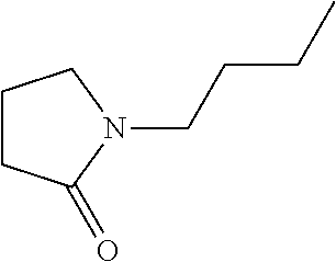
C1CC(=O)N(CCCC)C1
